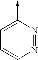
C1(->C)=CC=CN=N1
